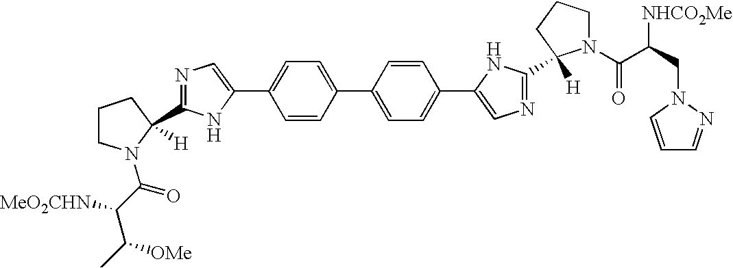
C1=CC(C2=CC=C(C3=CN=C(C4([H])N(C(C(CN5N=CC=C5)[NHCO2Me])=O)CCC4)N3)C=C2)=CC=C1C1=CN=C(C2([H])N(C(C([MeO2CHN])C(C)[OMe])=O)CCC2)N1
